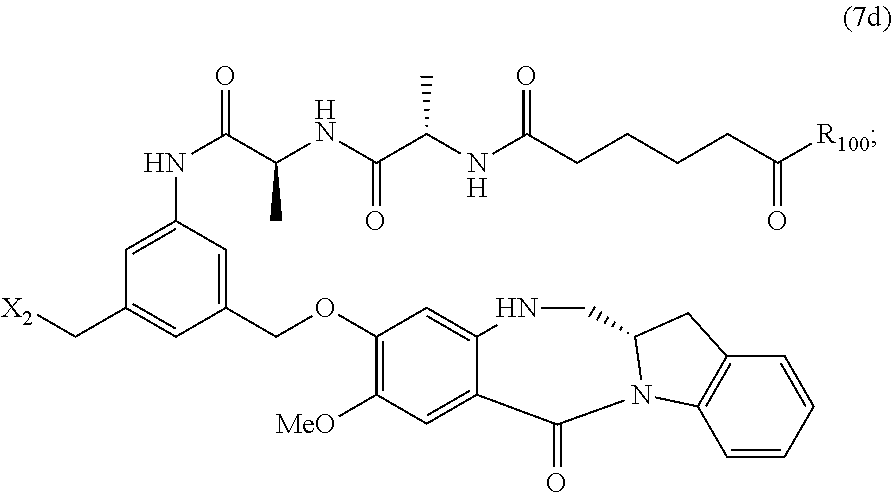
C(OC1=C([MeO])C=C2C(=C1)NCC1N(C2=O)C2=C(C=CC=C2)C1)C1=CC(NC(C(NC(C(NC(CCCCC([R100])=O)=O)C)=O)C)=O)=CC(C[X2])=C1
